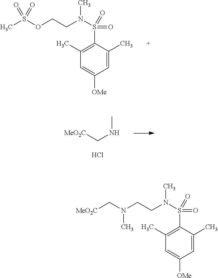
C1(C)=C(S(N(CCN(C[MeO2C])C)C)(=O)=O)C(C)=CC([OMe])=C1.N(C[MeO2C])C.Cl.C1(C)=C(S(N(CCOS(C)(=O)=O)C)(=O)=O)C(C)=CC([OMe])=C1
